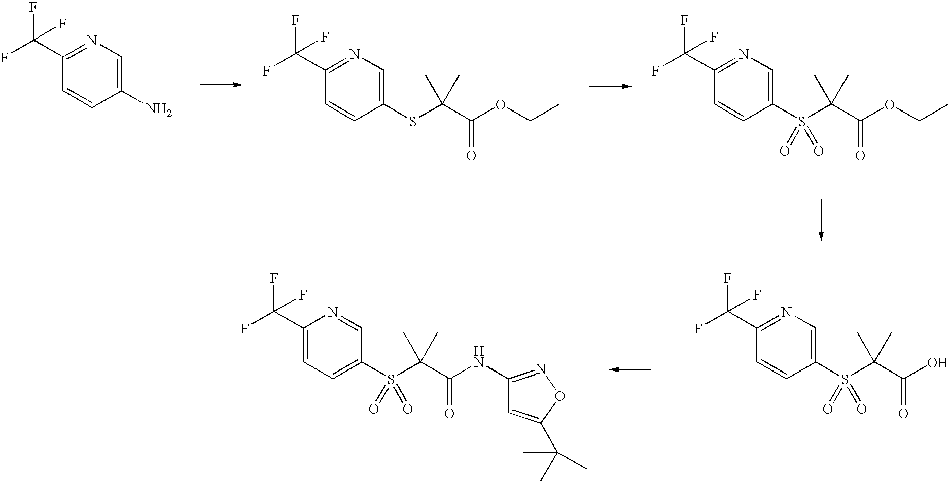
C1(C(F)(F)F)=NC=C(N)C=C1.C1(C(F)(F)F)=NC=C(SC(C(OCC)=O)(C)C)C=C1.C1(C(F)(F)F)=NC=C(S(C(C(OCC)=O)(C)C)(=O)=O)C=C1.C1(C(F)(F)F)=CC=C(S(C(C(NC2=NOC(C(C)(C)C)=C2)=O)(C)C)(=O)=O)C=N1.C1(C(F)(F)F)=NC=C(S(C(C(O)=O)(C)C)(=O)=O)C=C1
